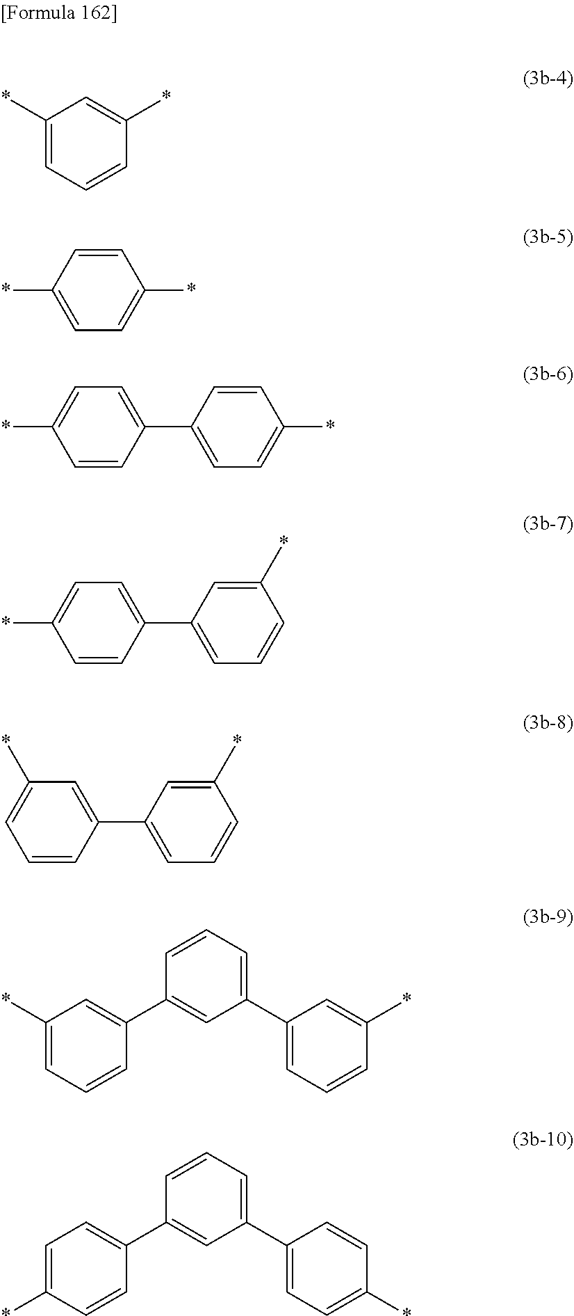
C1(*)=CC=CC(*)=C1.C1=CC(*)=CC=C1*.C1=CC(C2=CC=C(*)C=C2)=CC=C1*.C1(*)=CC(C2=CC=C(*)C=C2)=CC=C1.C1(*)=CC(C2=CC(*)=CC=C2)=CC=C1.C1(*)=CC=CC(C2=CC(C3=CC=CC(*)=C3)=CC=C2)=C1.C1=C(*)C=CC(C2=CC(C3=CC=C(*)C=C3)=CC=C2)=C1
